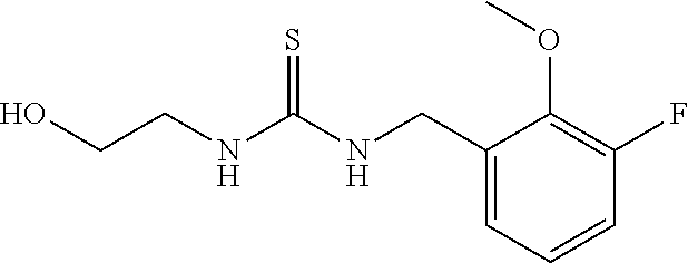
C1(CNC(NCCO)=S)=CC=CC(F)=C1OC
